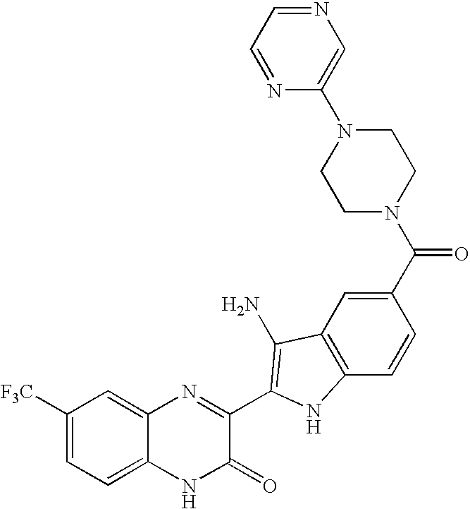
C1=C2C(=CC([F3C])=C1)N=C(C1=C(N)C3=C(C=CC(C(N4CCN(C5=CN=CC=N5)CC4)=O)=C3)N1)C(=O)N2
